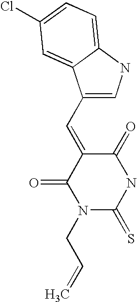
C1(C=C2C(=O)N(CC=C)C(=S)NC2=O)=CNC2=CC=C(Cl)C=C12
